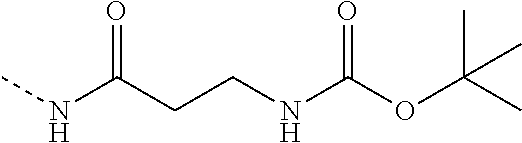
CNC(CCNC(OC(C)(C)C)=O)=O
